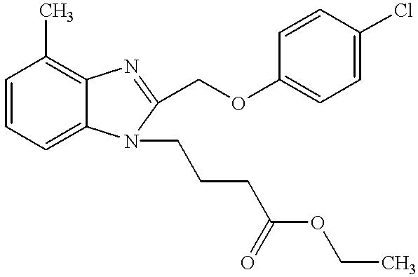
C1=CC=C2C(=C1C)N=C(COC1=CC=C(Cl)C=C1)N2CCCC(OCC)=O
